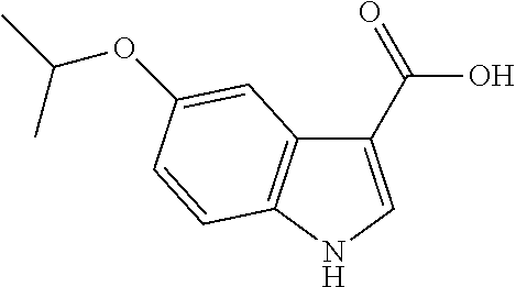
C1(C(O)=O)=CNC2=C1C=C(OC(C)C)C=C2
